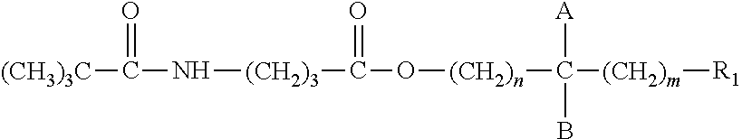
[(CH3)3C]C(N[(CH2)3]C(O[(CH2)n]C([(CH2)m][R1])([A])B)=O)=O
